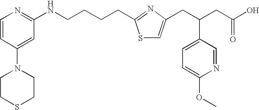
C(CC1=NC(CC(CC(O)=O)C2=CC=C(OC)N=C2)=CS1)CCNC1=NC=CC(N2CCSCC2)=C1
